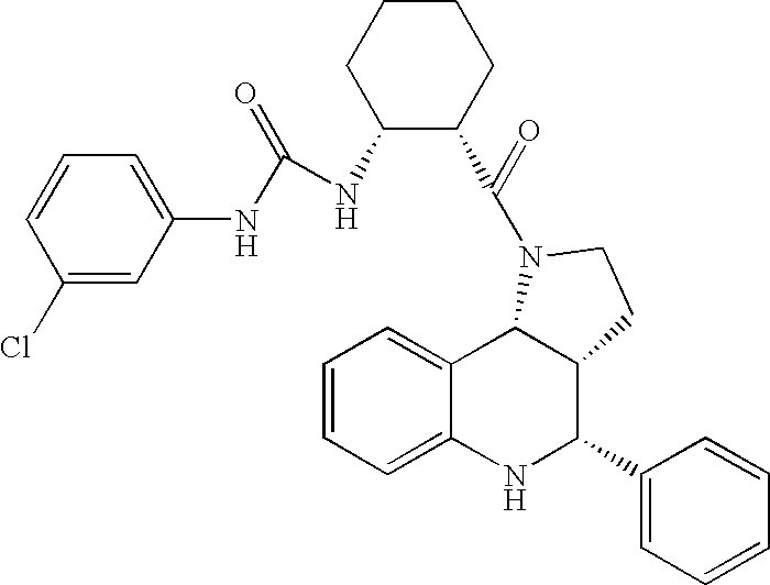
C12=CC=CC=C1NC(C1=CC=CC=C1)C1C2N(C(=O)C2CCCCC2NC(NC2=CC=CC(Cl)=C2)=O)CC1
